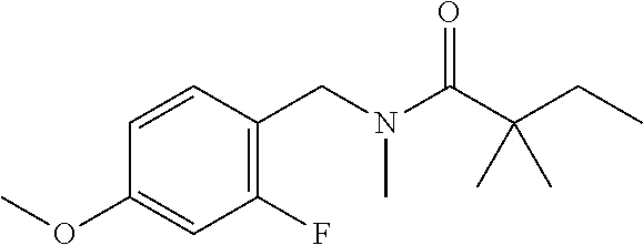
C1=CC(CN(C(C(CC)(C)C)=O)C)=C(F)C=C1OC
